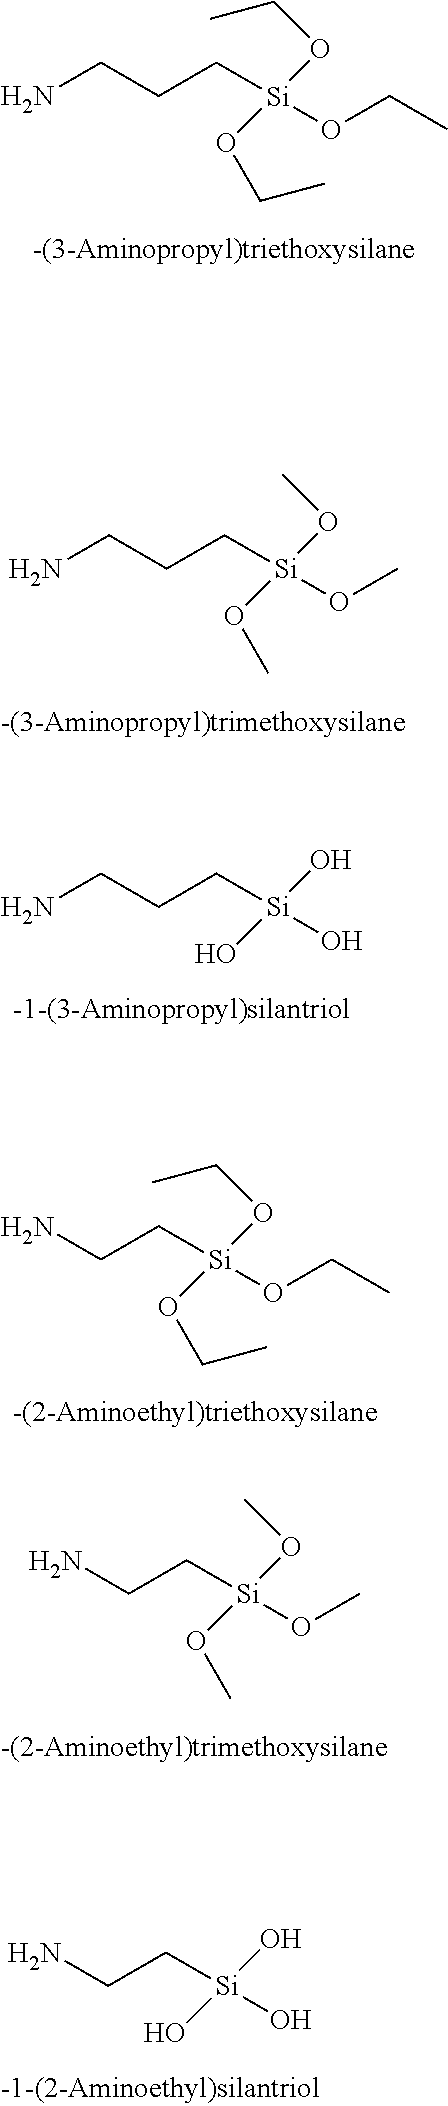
NCCC[Si](OCC)(OCC)OCC.NCCC[Si](O)(O)O.NCC[Si](OCC)(OCC)OCC.NCC[Si](OC)(OC)OC.NCCC[Si](OC)(OC)OC.NCC[Si](O)(O)O
